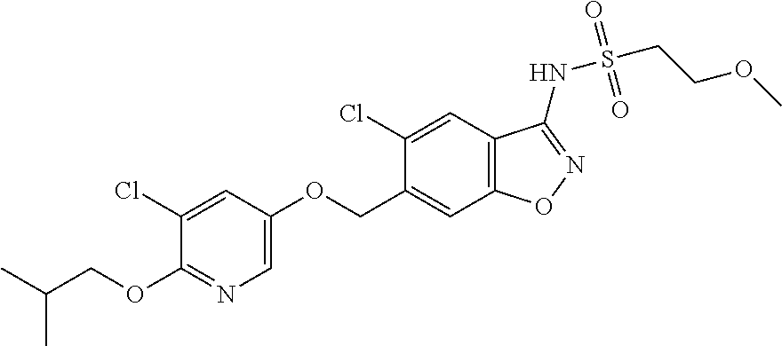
C1=C(OCC2=CC3=C(C=C2Cl)C(NS(CCOC)(=O)=O)=NO3)C=C(Cl)C(OCC(C)C)=N1
